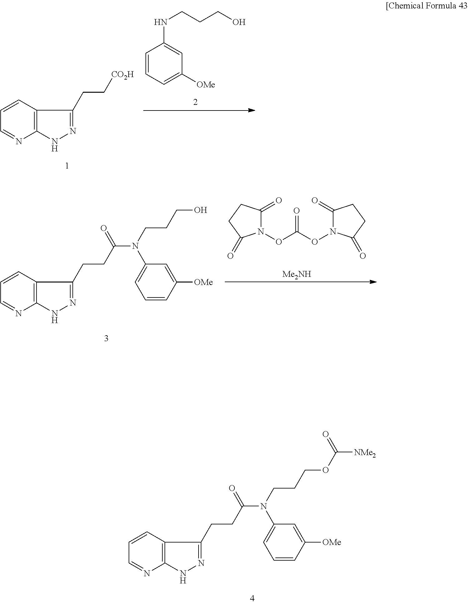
C12=C(C=CC=N1)C(CC[CO2H])=NN2.C1=CC=C([OMe])C=C1NCCCO.C12=C(C=CC=N1)C(CCC(N(CCCO)C1=CC=CC([OMe])=C1)=O)=NN2.N1(OC(ON2C(=O)CCC2=O)=O)C(=O)CCC1=O.[Me2NH].C12=C(C=CC=N1)C(CCC(N(CCCOC([NMe2])=O)C1=CC=CC([OMe])=C1)=O)=NN2
